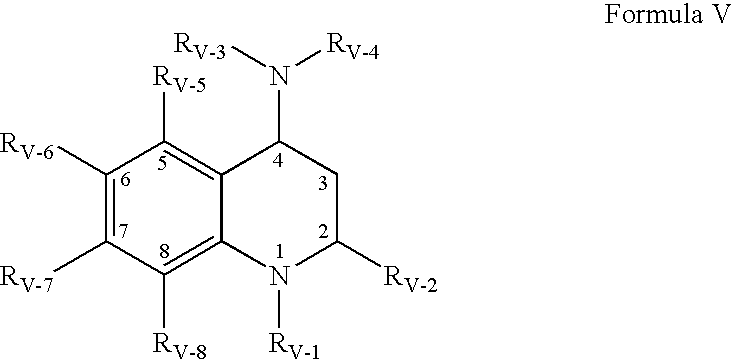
C1([RV-6])=C([RV-7])C([RV-8])=C2C(=C1[RV-5])C(N([RV-3])[RV-4])CC([RV-2])N2[RV-1]
